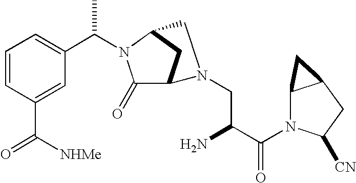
C1=CC(C([NHMe])=O)=CC(C(N2C(=O)C3CC2CN3CC(C(N2C3C(CC2[CN])C3)=O)N)C)=C1
